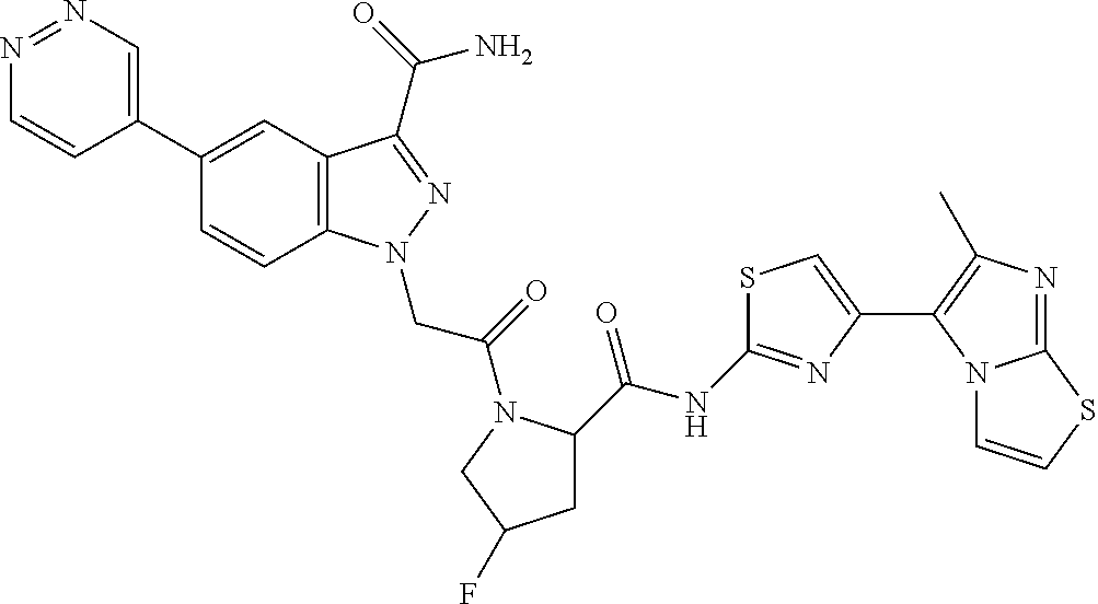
N1=NC=C(C2=CC3=C(C=C2)N(CC(=O)N2C(C(=O)NC4=NC(C5=C(C)N=C6N5C=CS6)=CS4)CC(F)C2)N=C3C(N)=O)C=C1
